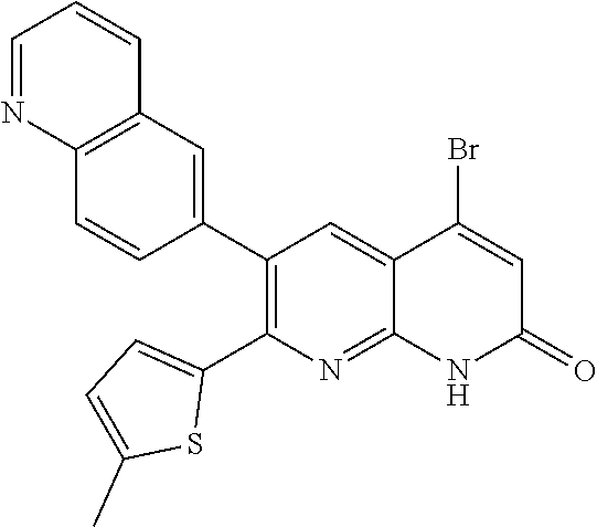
C12=C(C=C(C3=C(C4=CC=C(C)S4)N=C4C(=C3)C(Br)=CC(=O)N4)C=C1)C=CC=N2
